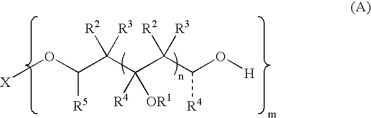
O(C(C(C(C(C(O[H])[R4])([R3])[R2])([R4])[OR1])([R3])[R2])[R5])[X]
